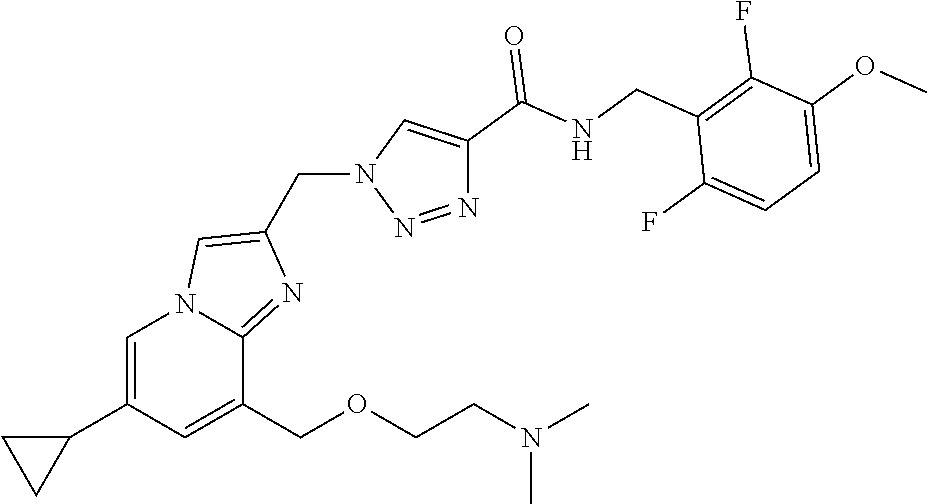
C1=C(C2CC2)C=C(COCCN(C)C)C2=NC(CN3N=NC(C(NCC4=C(F)C(OC)=CC=C4F)=O)=C3)=CN12
